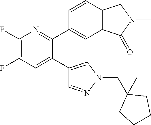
C1(F)=C(F)C=C(C2=CN(CC3(C)CCCC3)N=C2)C(C2=CC3=C(C=C2)CN(C)C3=O)=N1
